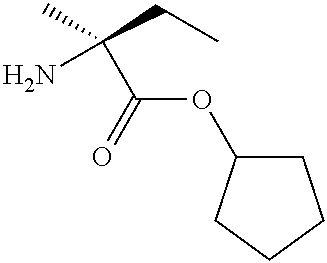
C(OC1CCCC1)(=O)C(C)(CC)N
